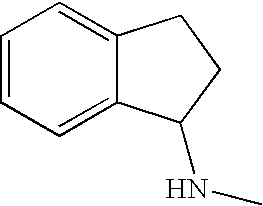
C1=CC=C2C(=C1)CCC2NC
